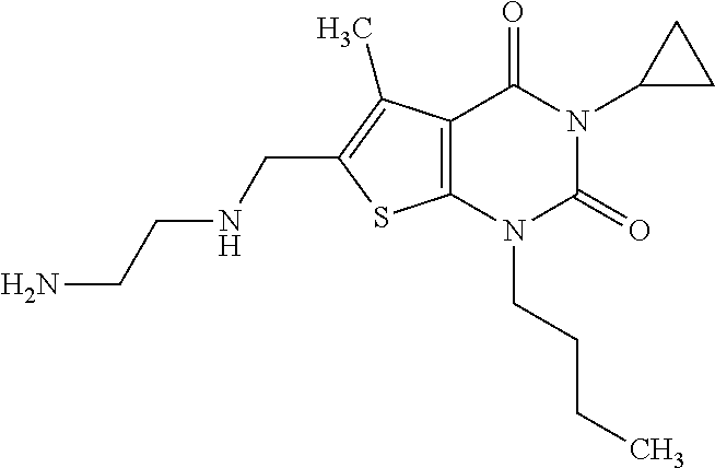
C12=C(N(CCCC)C(=O)N(C3CC3)C1=O)SC(CNCCN)=C2C
